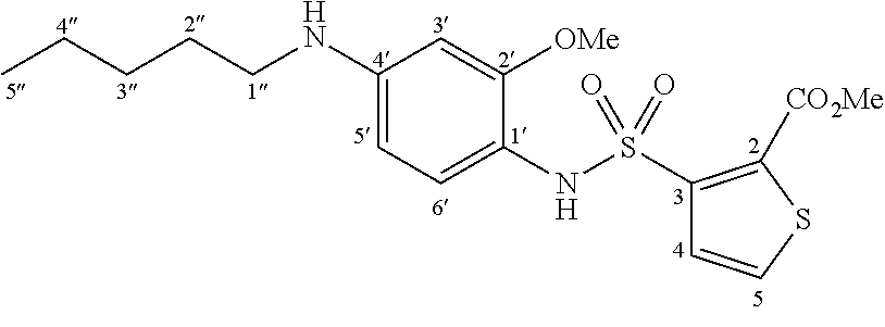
C1(NCCCCC)=CC=C(NS(C2=C([CO2Me])SC=C2)(=O)=O)C([OMe])=C1
